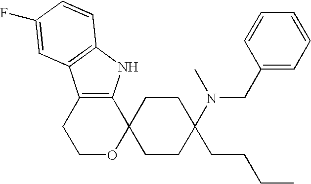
C1OC2(C3=C(C1)C1=C(N3)C=CC(F)=C1)CCC(CCCC)(N(CC1=CC=CC=C1)C)CC2
